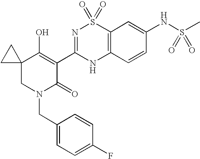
C12=C(C=CC(NS(C)(=O)=O)=C1)NC(C1=C(O)C3(CN(CC4=CC=C(F)C=C4)C1=O)CC3)=NS2(=O)=O
